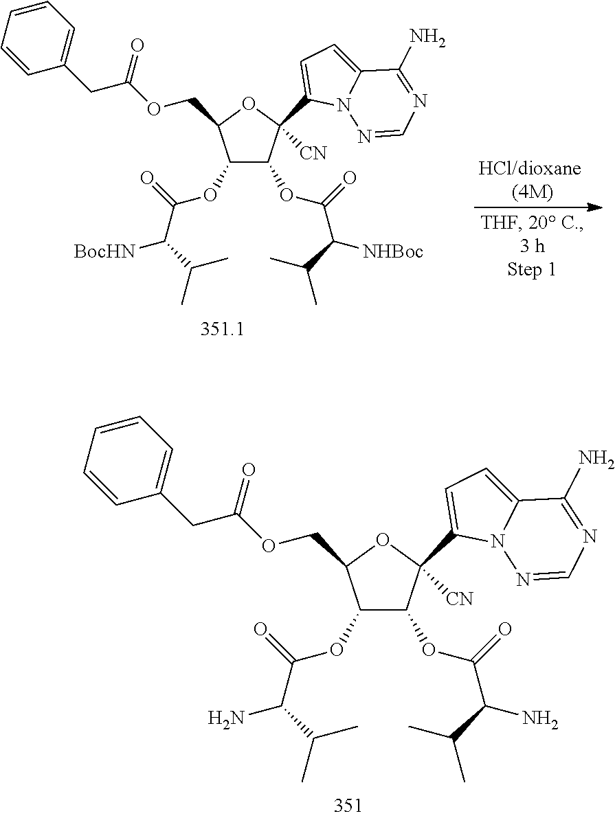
C1(OC(=O)C(N)C(C)C)C(OC(=O)C(C(C)C)N)C(C2=CC=C3N2N=CN=C3N)([CN])OC1COC(CC1=CC=CC=C1)=O.C1(OC(=O)C([BocHN])C(C)C)C(COC(CC2=CC=CC=C2)=O)OC(C2=CC=C3N2N=CN=C3N)([CN])C1OC(=O)C([NHBoc])C(C)C
